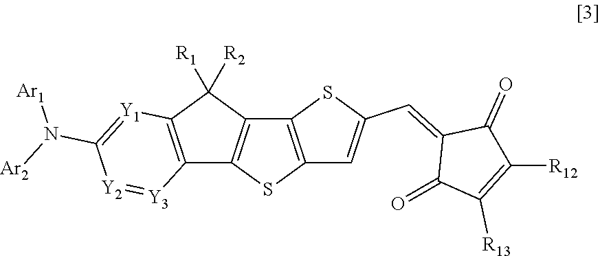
C12=C(SC3=C1SC(C=C1C(=O)C([R13])=C([R12])C1=O)=C3)C1=C(C2([R2])[R1])[Y1]=C(N([Ar2])[Ar1])[Y2]=[Y3]1
